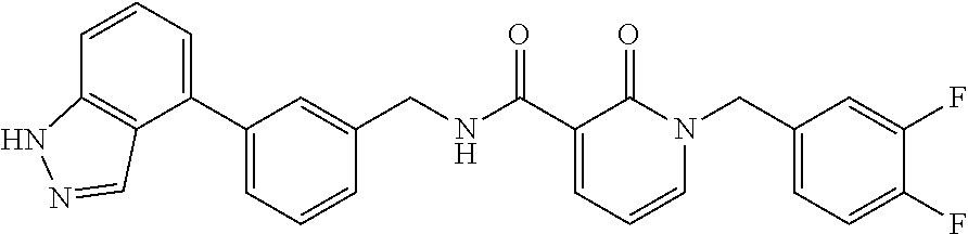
O=C(C1=CC=CN(CC2=CC=C(F)C(F)=C2)C1=O)NCC1=CC(C2=CC=CC3=C2C=NN3)=CC=C1
